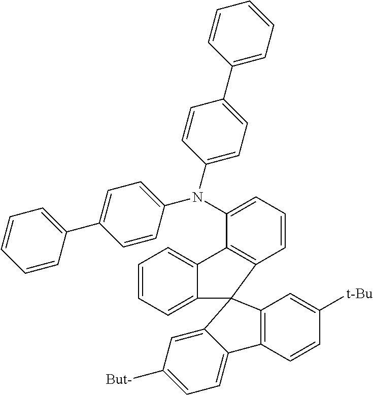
C1=CC=C2C(=C1)C1=C(C=CC=C1N(C1=CC=C(C3=CC=CC=C3)C=C1)C1=CC=C(C3=CC=CC=C3)C=C1)C21C2=C(C=CC([t-Bu])=C2)C2=CC=C([But-])C=C21
